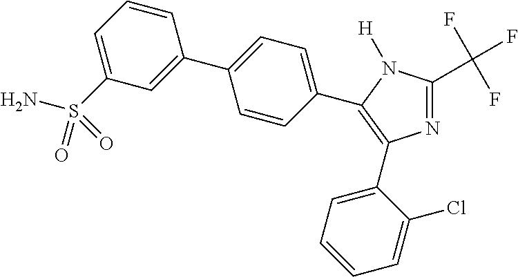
N1=C(C(F)(F)F)N([H])C(C2=CC=C(C3=CC(S(N)(=O)=O)=CC=C3)C=C2)=C1C1=CC=CC=C1Cl
